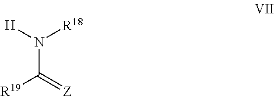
N(C([R19])=[Z])([R18])[H]
